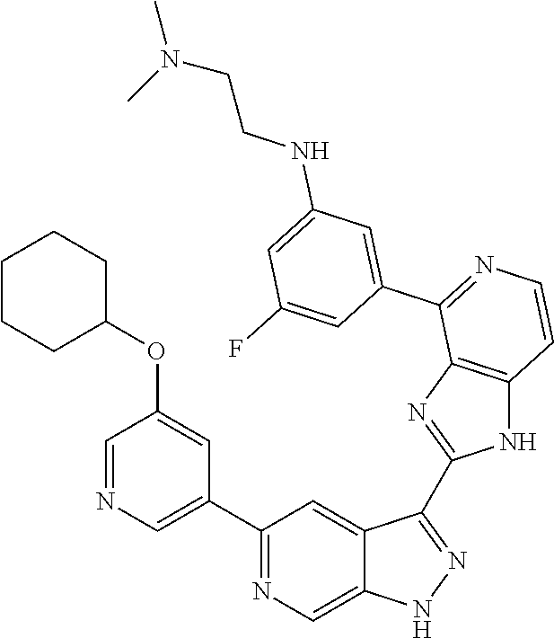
C1(C2=CN=CC(OC3CCCCC3)=C2)=NC=C2C(=C1)C(C1=NC3=C(N1)C=CN=C3C1=CC(NCCN(C)C)=CC(F)=C1)=NN2
